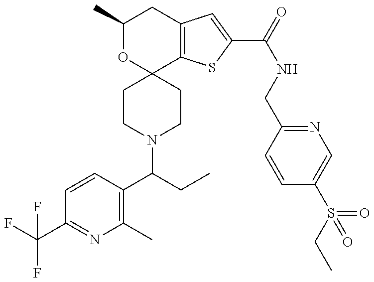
C(N1CCC2(CC1)C1=C(CC(C)O2)C=C(C(NCC2=NC=C(S(=O)(CC)=O)C=C2)=O)S1)(CC)C1=C(C)N=C(C(F)(F)F)C=C1
